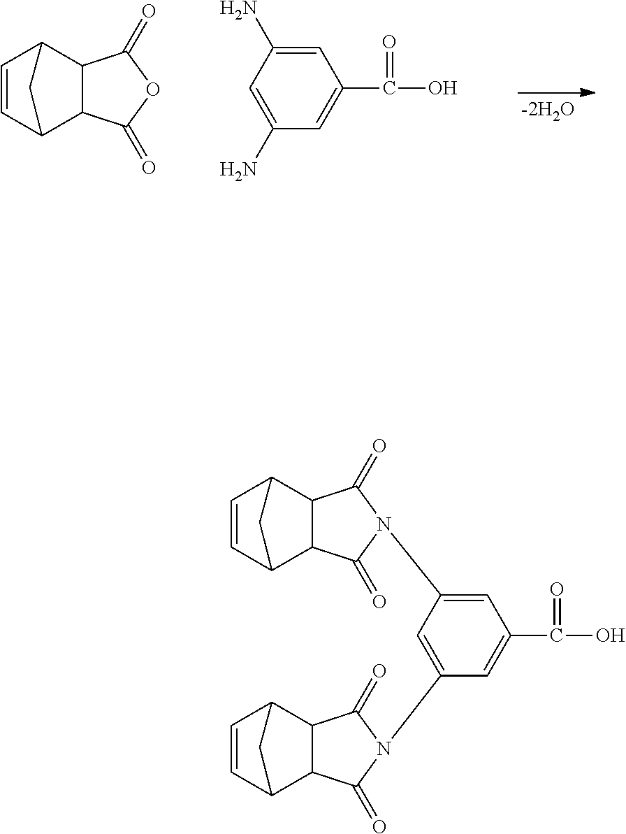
C1=CC2C3C(C1C2)C(=O)OC3=O.C1=C(N)C=C(N)C=C1C(O)=O.C1=CC2C3C(C1C2)C(=O)N(C1=CC(C(O)=O)=CC(N2C(=O)C4C5C=CC(C4C2=O)C5)=C1)C3=O
